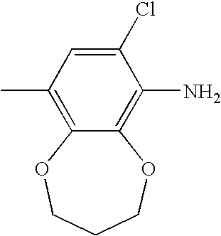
C12=C(C)C=C(Cl)C(N)=C1OCCCO2
